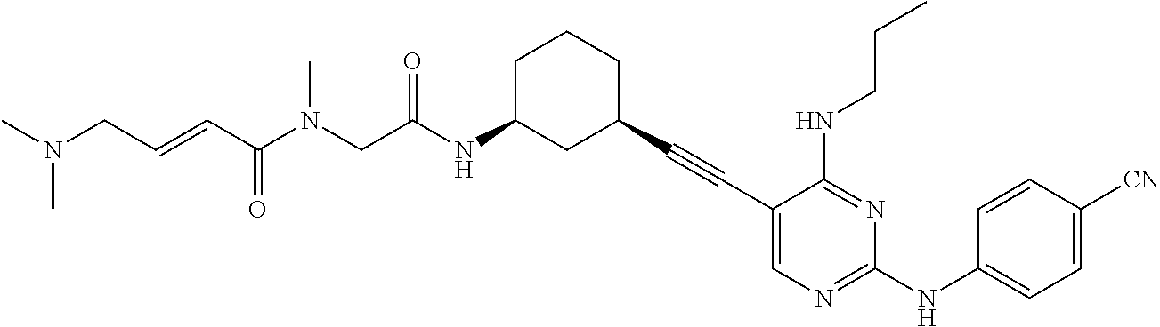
C1(C#CC2CCCC(NC(=O)CN(C(C=CCN(C)C)=O)C)C2)=CN=C(NC2=CC=C([CN])C=C2)N=C1NCCC
